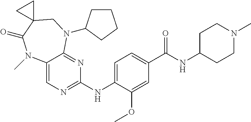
C1=C(NC2=NC=C3C(=N2)N(C2CCCC2)CC2(C(=O)N3C)CC2)C(OC)=CC(C(NC2CCN(C)CC2)=O)=C1
